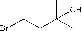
C(C)(CCBr)(C)O
